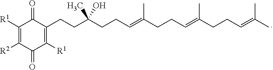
C1([R1])=C([R2])C(=O)C([R1])=C(CCC(O)(C)CCC=C(CCC=C(CCC=C(C)C)C)C)C1=O
